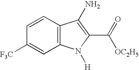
C12=C(C=CC([F3C])=C1)C(N)=C(C(=O)[OC2H5])N2[H]
